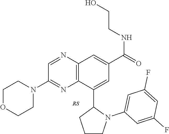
C1=NC2=C(N=C1N1CCOCC1)C(C1CCCN1C1=CC(F)=CC(F)=C1)=CC(C(=O)NCCO)=C2
